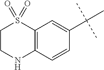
C1CNC2=C(S1(=O)=O)C=C(C(C)(C)C)C=C2
